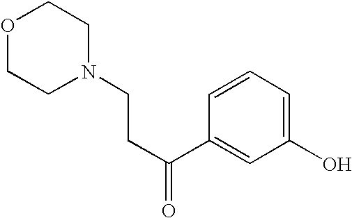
O1CCN(CCC(=O)C2=CC(O)=CC=C2)CC1
